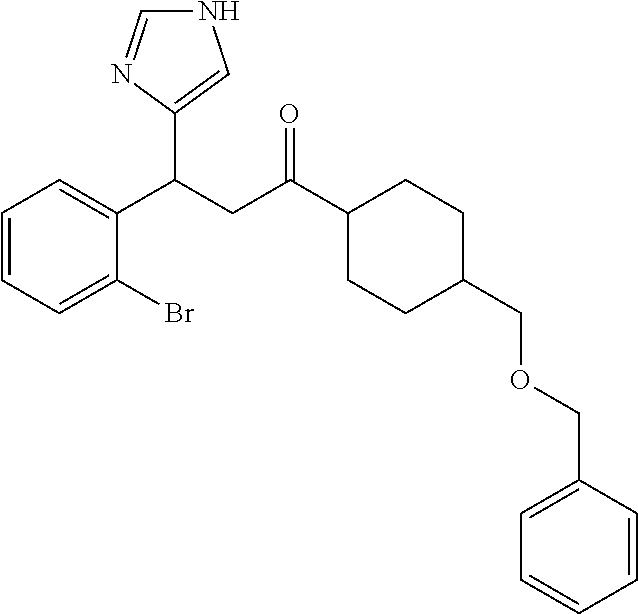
N1C=NC(C(CC(C2CCC(COCC3=CC=CC=C3)CC2)=O)C2=CC=CC=C2Br)=C1
